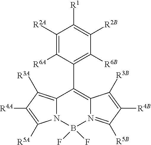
C12=C([R3A])C([R4A])=C([R5A])N1B(F)(F)N1=C([R5B])C([R4B])=C([R3B])C1=C2C1=C([R6B])C([R2B])=C([R1])C([R2A])=C1[R6A]
